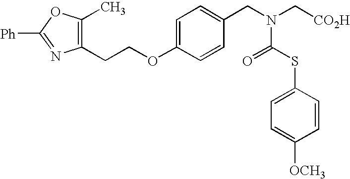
[Ph]C1=NC(CCOC2=CC=C(CN(C[CO2H])C(SC3=CC=C([OCH3])C=C3)=O)C=C2)=C(C)O1
